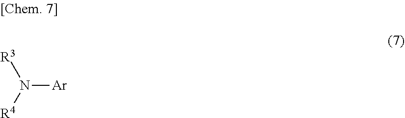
N([Ar])([R4])[R3]
